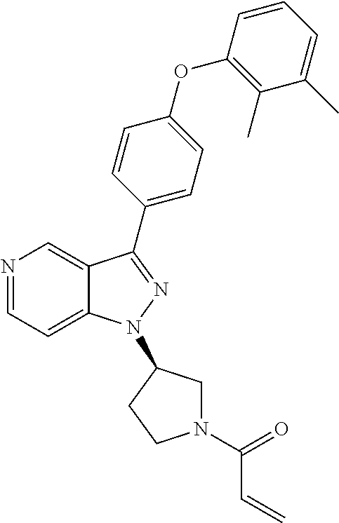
N1=CC=C2C(=C1)C(C1=CC=C(OC3=C(C)C(C)=CC=C3)C=C1)=NN2C1CN(C(=O)C=C)CC1
